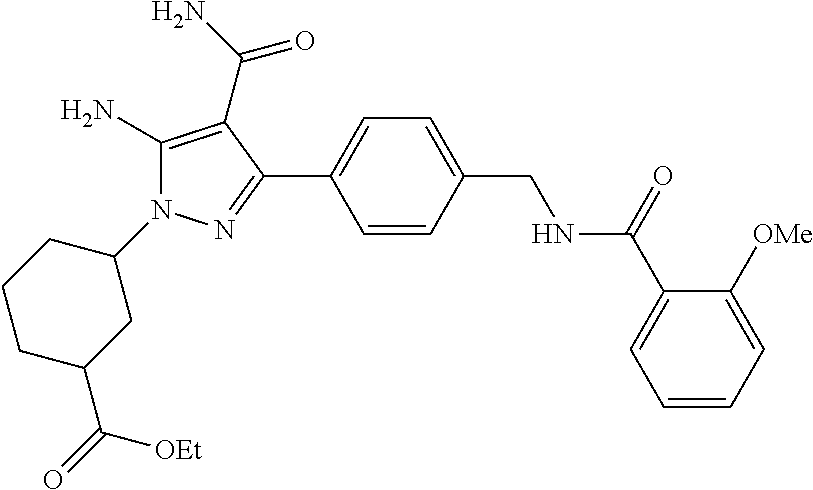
C1(N2C(N)=C(C(N)=O)C(C3=CC=C(CNC(C4=CC=CC=C4[OMe])=O)C=C3)=N2)CCCC(C(=O)[OEt])C1
